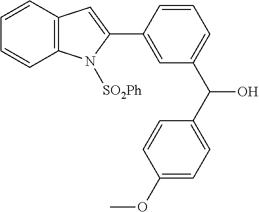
C12=C(C=CC=C1)C=C(C1=CC(C(C3=CC=C(OC)C=C3)O)=CC=C1)N2[SO2Ph]
